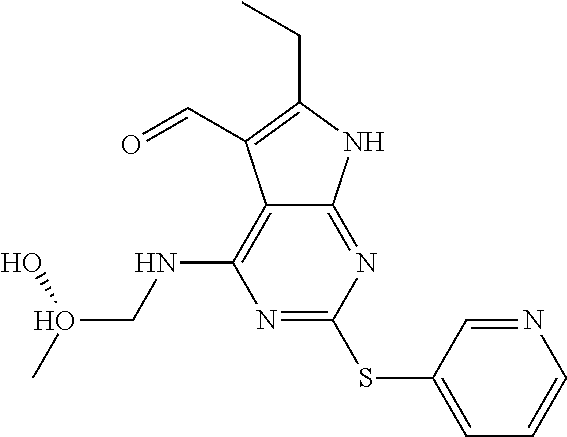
N1=C(SC2=CC=CN=C2)N=C2C(=C1NCO(C)O)C(C=O)=C(CC)N2
